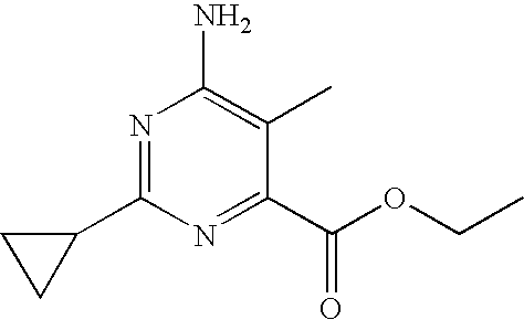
N1=C(C2CC2)N=C(C(OCC)=O)C(C)=C1N
